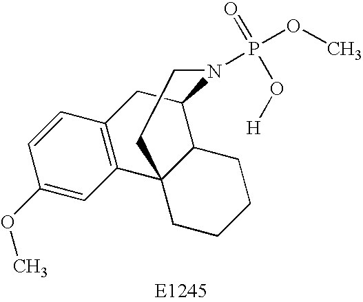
C1(OC)=CC2=C(C=C1)CC1C3C2(CCCC3)CCN1P(OC)(=O)O[H]
